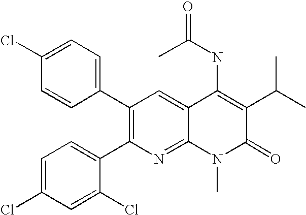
C1(Cl)=CC=C(C2=C(C3=CC=C(Cl)C=C3Cl)N=C3C(=C2)C(NC(=O)C)=C(C(C)C)C(=O)N3C)C=C1
